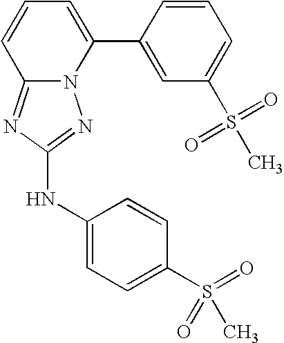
N12C(=NC(NC3=CC=C(S(=O)(=O)C)C=C3)=N1)C=CC=C2C1=CC(S(C)(=O)=O)=CC=C1
